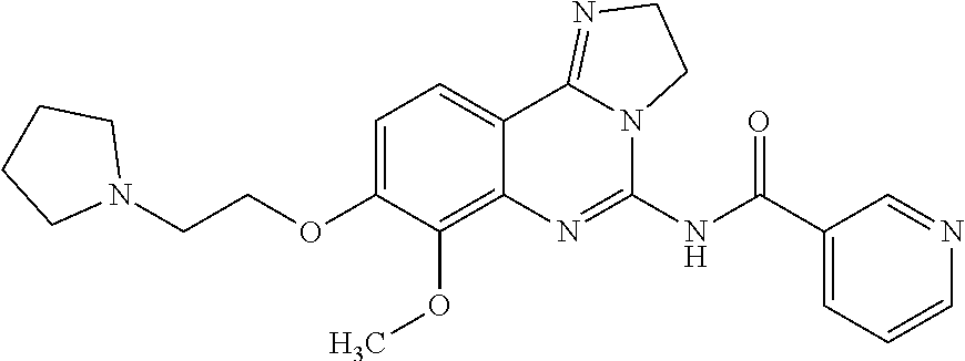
C(COC1=CC=C2C(=C1OC)N=C(NC(C1=CC=CN=C1)=O)N1C2=NCC1)N1CCCC1
